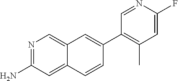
N1=C(N)C=C2C(=C1)C=C(C1=C(C)C=C(F)N=C1)C=C2
